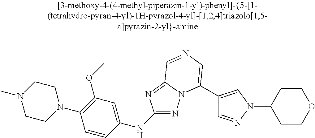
N(C1=NN2C(=N1)C=NC=C2C1=CN(C2CCOCC2)N=C1)C1=CC(OC)=C(N2CCN(C)CC2)C=C1
